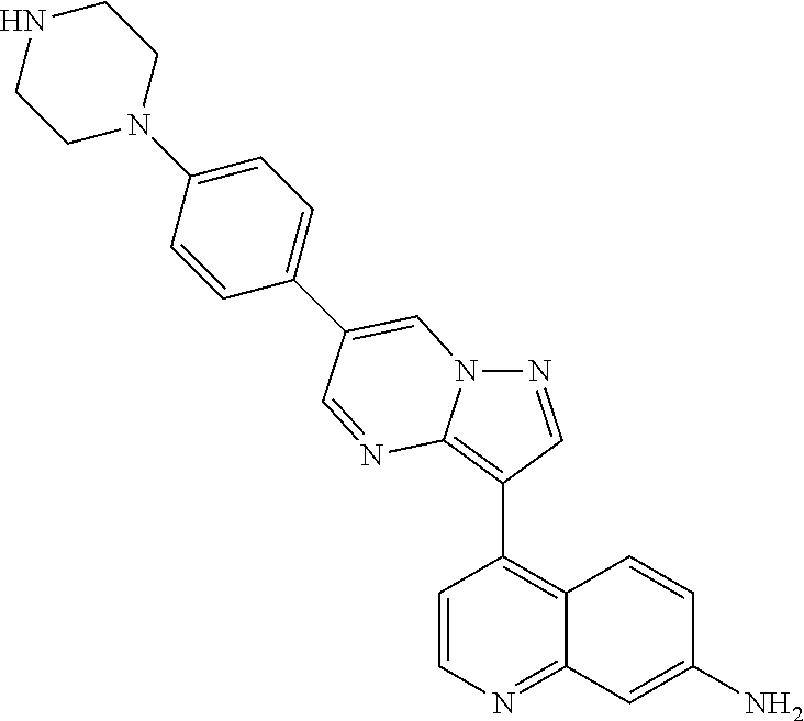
C1=CN=C2C(=C1C1=C3N(N=C1)C=C(C1=CC=C(N4CCNCC4)C=C1)C=N3)C=CC(N)=C2
